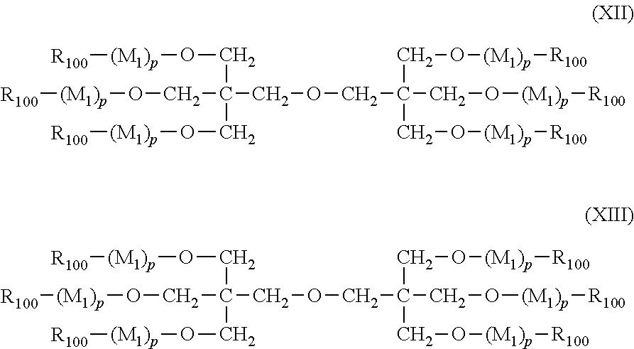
[R100][(M1)p]OCC(CO[(M1)p][R100])(CO[(M1)p][R100])COCC(CO[(M1)p][R100])(CO[(M1)p][R100])CO[(M1)p][R100].[R100][(M1)p]OCC(CO[(M1)p][R100])(CO[(M1)p][R100])COCC(CO[(M1)p][R100])(CO[(M1)p][R100])CO[(M1)p][R100]
